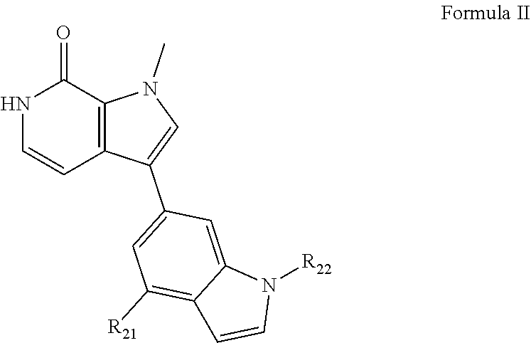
C1(C2=CC([R21])=C3C(=C2)N([R22])C=C3)=CN(C)C2=C1C=CNC2=O
